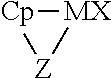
[Cp]1[Z][MX]1
